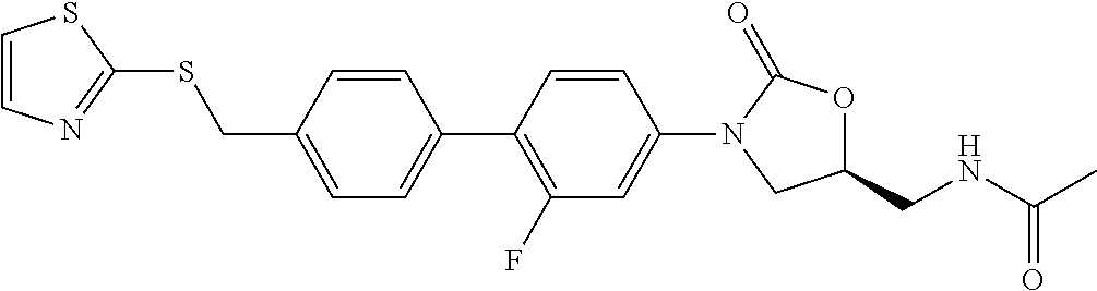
C1(C2=CC=C(CSC3=NC=CS3)C=C2)=C(F)C=C(N2CC(CNC(C)=O)OC2=O)C=C1
